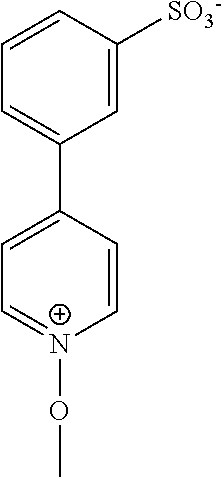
C1(C2=CC=CC([SO3-])=C2)=CC=[N+](OC)C=C1
